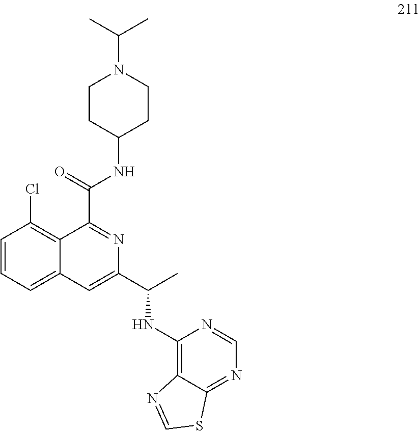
C1=CC=C2C(=C1Cl)C(C(=O)NC1CCN(C(C)C)CC1)=NC(C(C)NC1=C3C(=NC=N1)SC=N3)=C2
